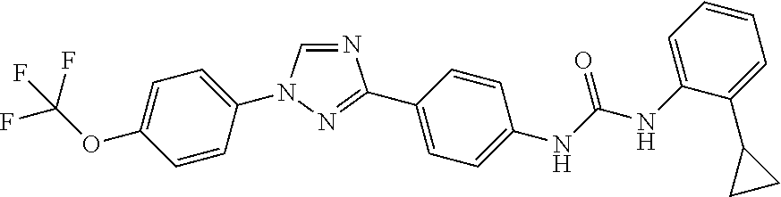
N1=CN(C2=CC=C(OC(F)(F)F)C=C2)N=C1C1=CC=C(NC(NC2=CC=CC=C2C2CC2)=O)C=C1
